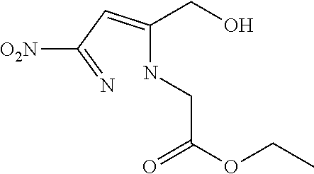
C(NCC(OCC)=O)(CO)=CC(=N)[O2N]
